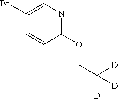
C1(OCC([D])([D])[D])=NC=C(Br)C=C1
